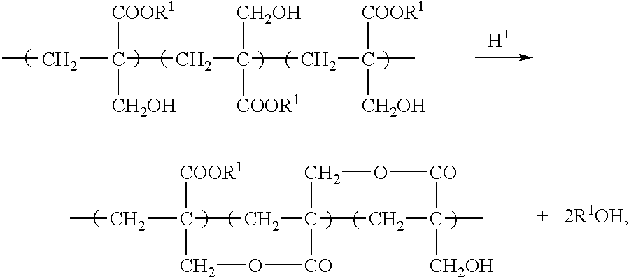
C(CC(CC(C)([COOR1])[CH2OH])([CH2OH])[COOR1])(CC)([COOR1])[CH2OH].[H].C1(CC)([COOR1])CC2(CC(C)([CH2OH])[CO]OC2)[CO]OC1
